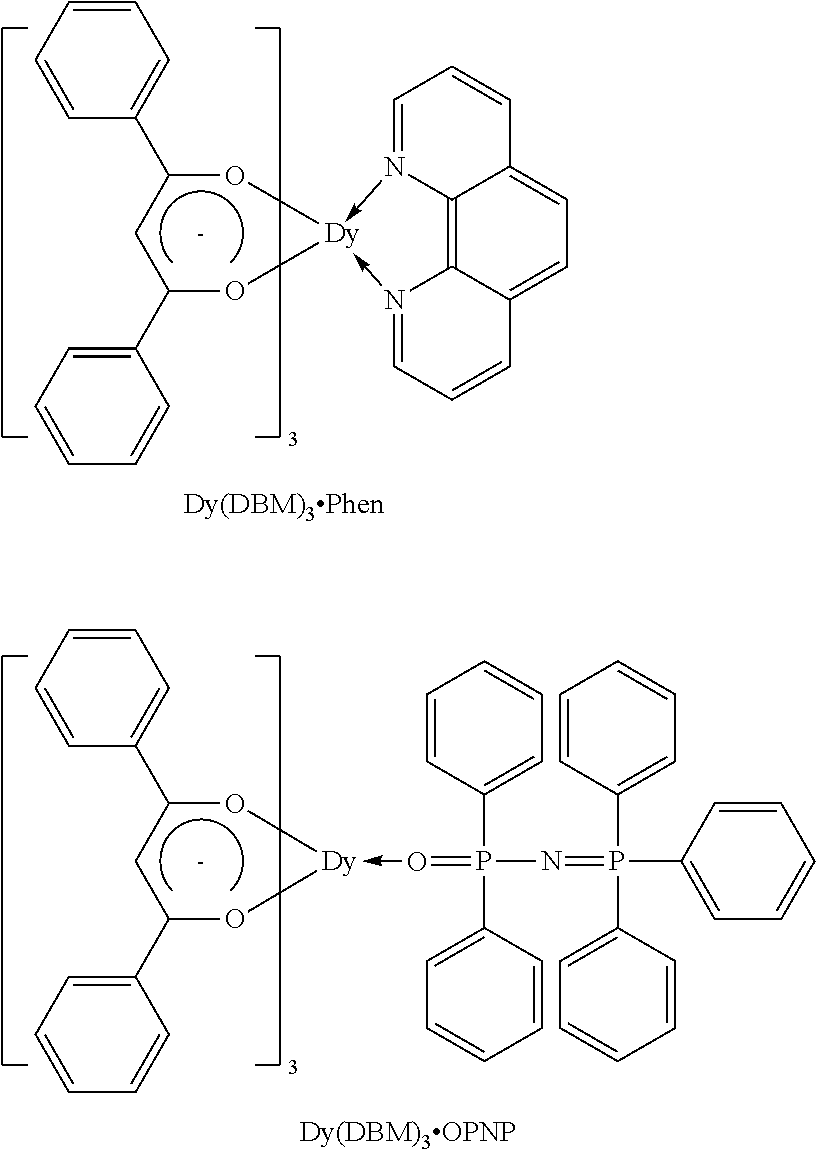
C1(C2CC(C3=CC=CC=C3)O[Dy]3(-N4=CC=CC5=CC=C6C(=C54)N->3=CC=C6)O2)=CC=CC=C1.C1(C2CC(C3=CC=CC=C3)O[Dy](-O=P(N=P(C3=CC=CC=C3)(C3=CC=CC=C3)C3=CC=CC=C3)(C3=CC=CC=C3)C3=CC=CC=C3)O2)=CC=CC=C1
